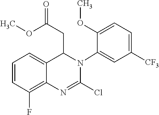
C12=C(F)C=CC=C1C(CC(=O)OC)N(C1=CC([CF3])=CC=C1OC)C(Cl)=N2
